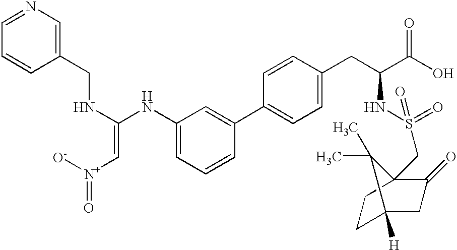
C1=NC=C(CNC(=C[N+](=O)[O-])NC2=CC=CC(C3=CC=C(CC(NS(=O)(CC45C(=O)CC([H])(CC4)C5(C)C)=O)C(=O)O)C=C3)=C2)C=C1
